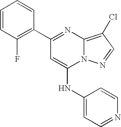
C1=CC(F)=C(C2=NC3=C(Cl)C=NN3C(NC3=CC=NC=C3)=C2)C=C1
